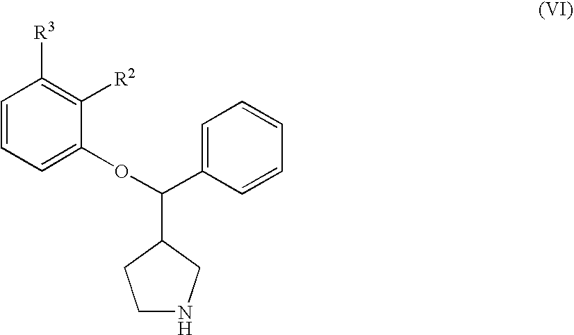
C1=CC=C(OC(C2=CC=CC=C2)C2CCNC2)C([R2])=C1[R3]
